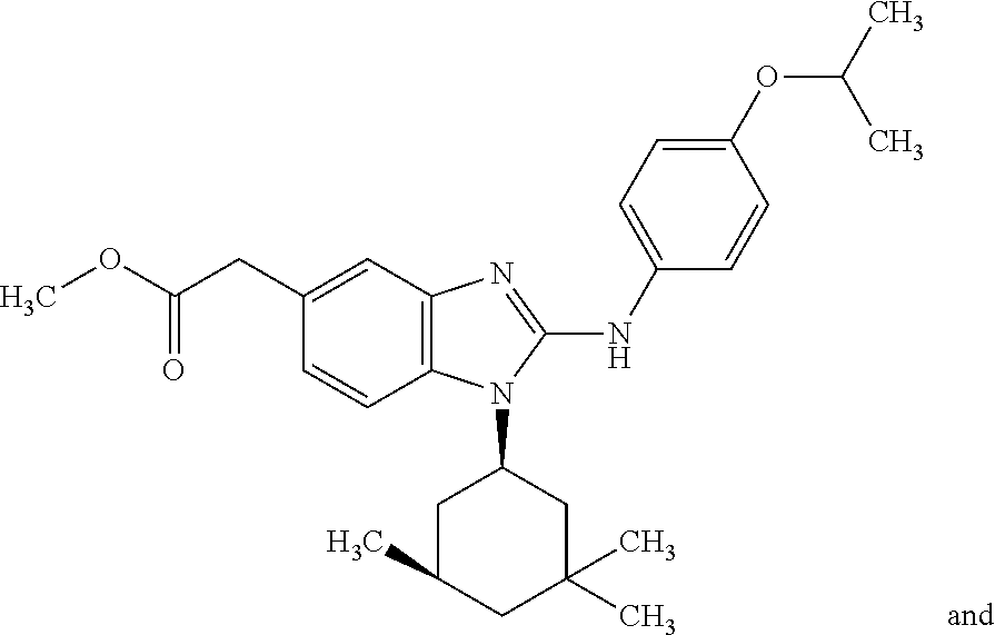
C(CC1=CC2=C(C=C1)N(C1CC(C)CC(C)(C)C1)C(NC1=CC=C(OC(C)C)C=C1)=N2)(=O)OC
